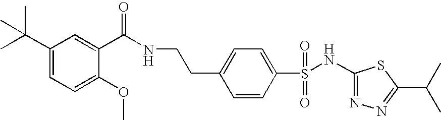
C1(NS(C2=CC=C(CCNC(C3=CC(C(C)(C)C)=CC=C3OC)=O)C=C2)(=O)=O)=NN=C(C(C)C)S1
